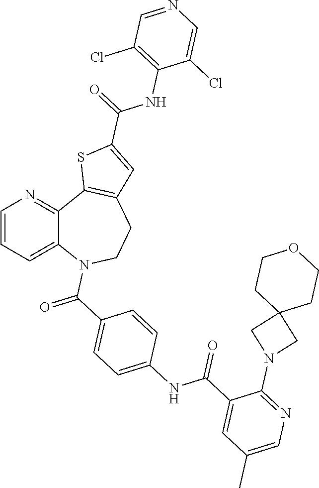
C1=CC=C2C(=N1)C1=C(CCN2C(C2=CC=C(NC(C3=CC(C)=CN=C3N3CC4(C3)CCOCC4)=O)C=C2)=O)C=C(C(NC2=C(Cl)C=NC=C2Cl)=O)S1
